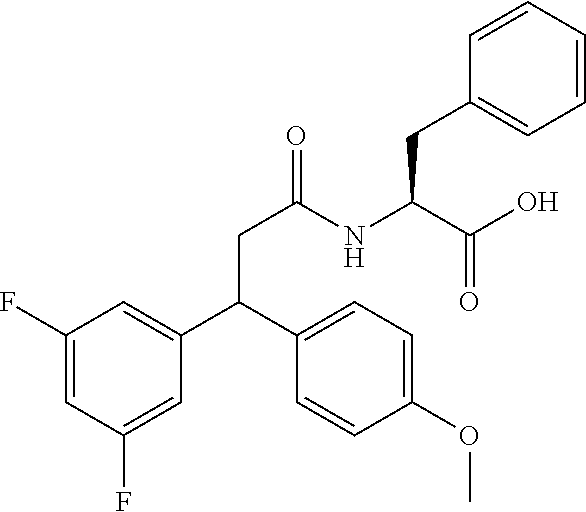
C1(F)=CC(F)=CC(C(C2=CC=C(OC)C=C2)CC(=O)NC(C(O)=O)CC2=CC=CC=C2)=C1
